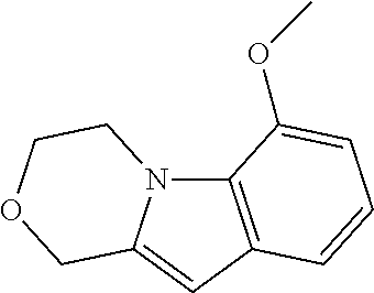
C12=C(C=C3N1CCOC3)C=CC=C2OC
